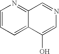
C1=CC=C2C(=N1)C=NC=C2O
